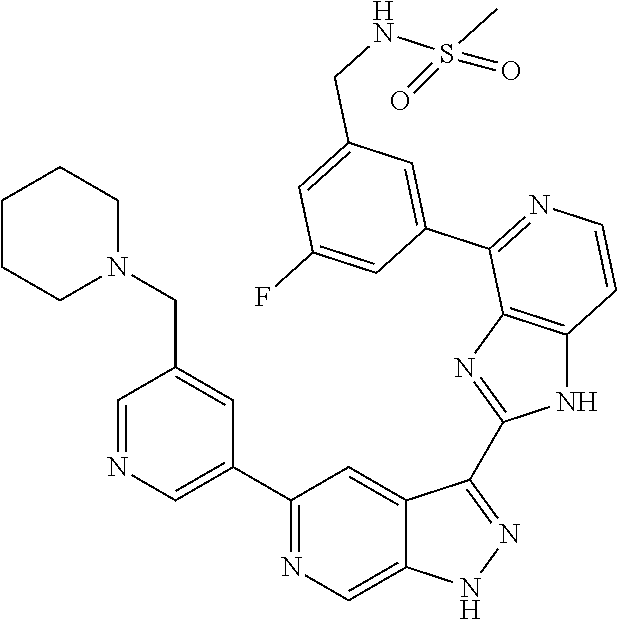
C1=NC=C(C2=NC=C3C(=C2)C(C2=NC4=C(N2)C=CN=C4C2=CC(CNS(C)(=O)=O)=CC(F)=C2)=NN3)C=C1CN1CCCCC1
